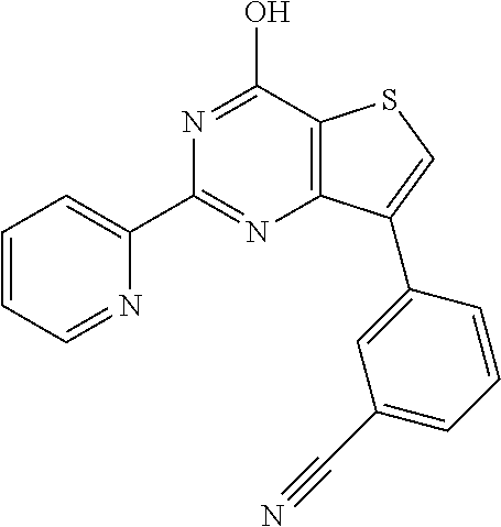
N1=C(C2=CC=CC=N2)N=C(O)C2=C1C(C1=CC(C#N)=CC=C1)=CS2
